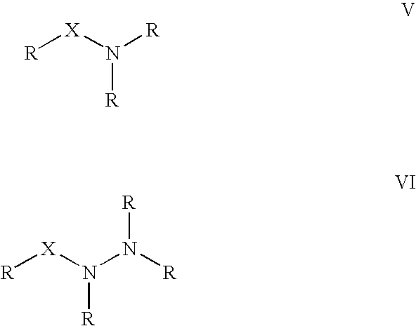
[R][X]N([R])[R].[R][X]N(N([R])[R])[R]
